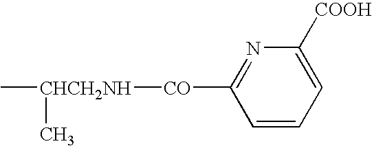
C[CHCH2NH](C)[CO]C1=NC([COOH])=CC=C1
